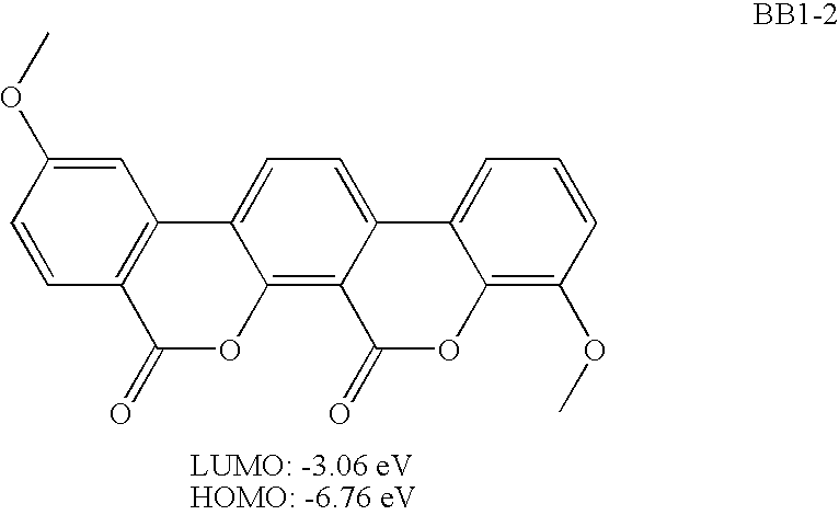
C1=C(OC)C=CC2=C1C1=CC=C3C(=C1OC2=O)C(=O)OC1=C(OC)C=CC=C31
